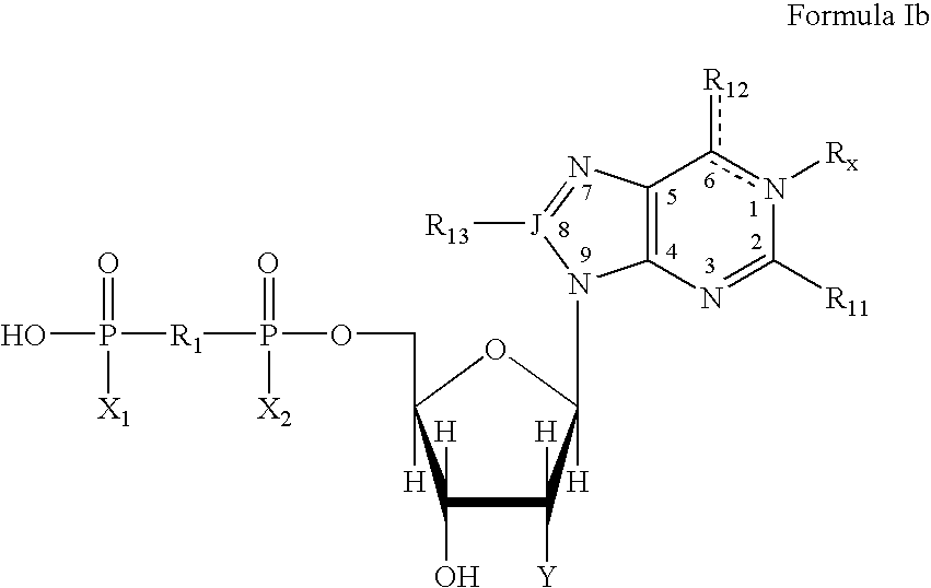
C1([H])(O)C([H])([Y])C([H])(N2C3=C(N=[J]2[R13])c([R12])n([Rx])C([R11])=N3)OC1([H])COP([R1]P(O)(=O)[X1])(=O)[X2]
